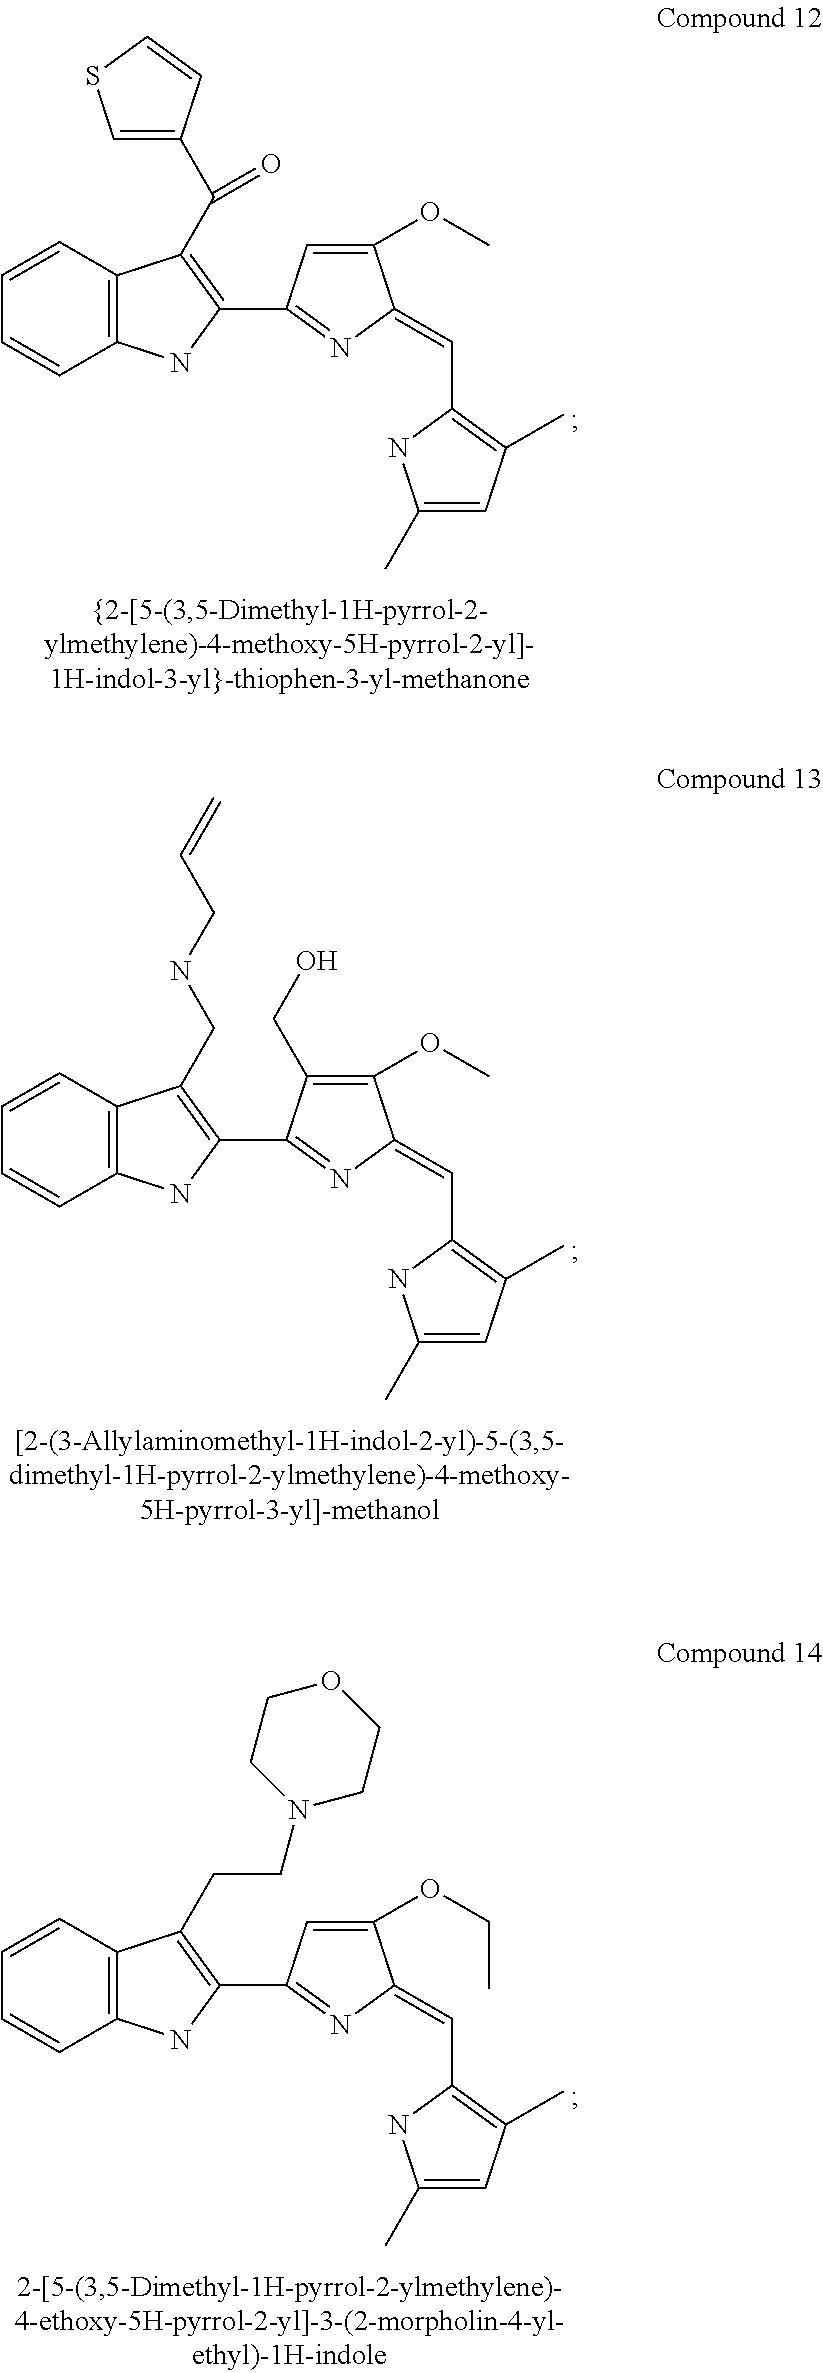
C12=C(C=CC=C1)C(C(C1=CSC=C1)=O)=C(C1=NC(=CC3=C(C)C=C(C)N3)C(OC)=C1)N2.C12=C(C=CC=C1)C(CNCC=C)=C(C1=NC(=CC3=C(C)C=C(C)N3)C(OC)=C1CO)N2.C12=C(C=CC=C1)C(CCN1CCOCC1)=C(C1=NC(=CC3=C(C)C=C(C)N3)C(OCC)=C1)N2
